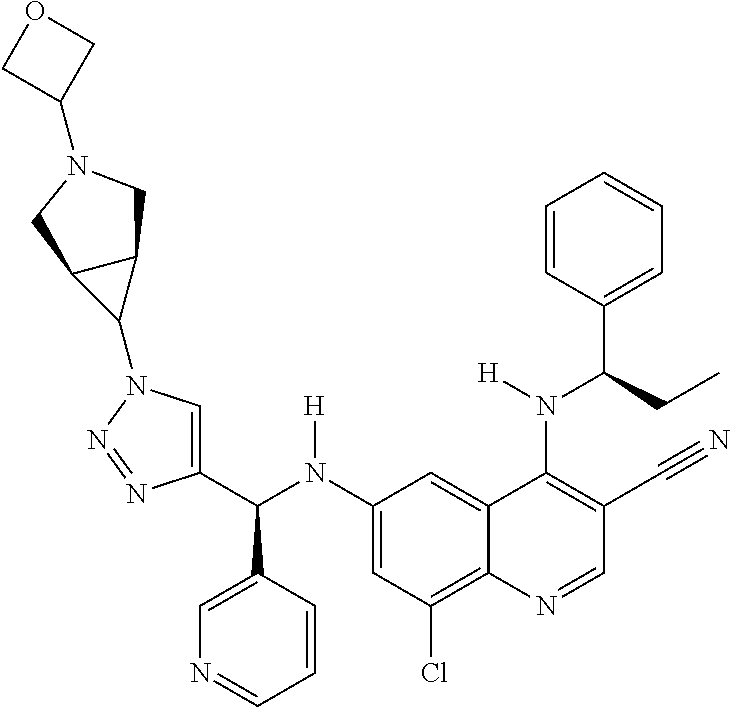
C1(N(C(C2=CN(C3C4C3CN(C3COC3)C4)N=N2)C2=CN=CC=C2)[H])=CC(Cl)=C2C(=C1)C(N(C(C1=CC=CC=C1)CC)[H])=C(C#N)C=N2
